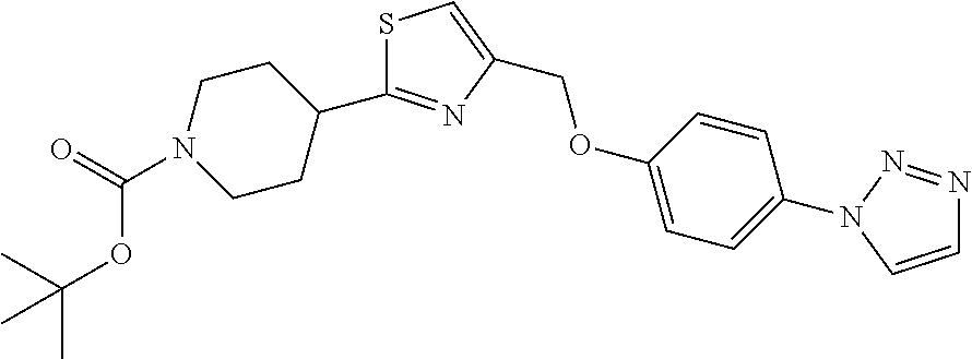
S1C=C(COC2=CC=C(N3N=NC=C3)C=C2)N=C1C1CCN(C(=O)OC(C)(C)C)CC1
